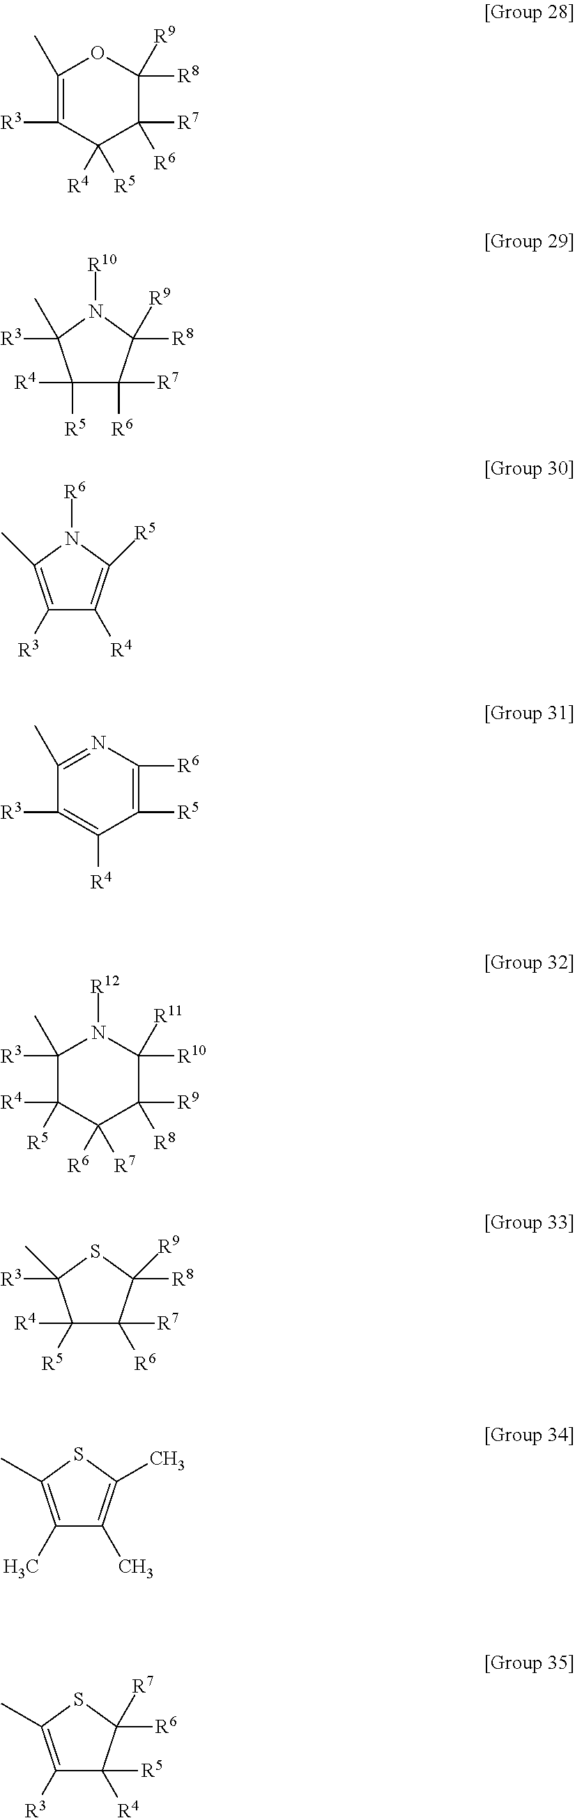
C1(C)=C([R3])C([R4])([R5])C([R7])([R6])C([R9])([R8])O1.C1([R4])([R5])C([R7])([R6])C([R8])([R9])N([R10])C1([R3])C.C1([R3])=C(C)N([R6])C([R5])=C1[R4].C1([R5])=C([R6])N=C(C)C([R3])=C1[R4].C1(C)([R3])C([R4])([R5])C([R6])([R7])C([R9])([R8])C([R11])([R10])N1[R12].C1([R4])([R5])C([R7])([R6])C([R8])([R9])SC1([R3])C.C1(C)=C(C)SC(C)=C1C.C1([R3])=C(C)SC([R7])([R6])C1([R5])[R4]
